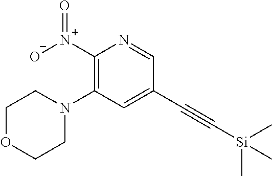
C1([N+](=O)[O-])=C(N2CCOCC2)C=C(C#C[Si](C)(C)C)C=N1
